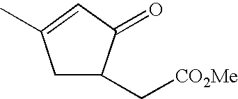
C1C(C[CO2Me])C(=O)C=C1C
